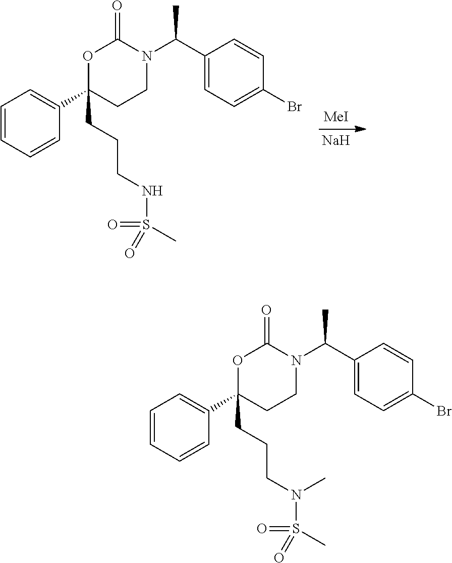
[MeI].[Na].C1=CC=CC(C2(CCCNS(C)(=O)=O)CCN(C(C3=CC=C(Br)C=C3)C)C(=O)O2)=C1.C1=CC=CC(C2(CCCN(S(C)(=O)=O)C)CCN(C(C3=CC=C(Br)C=C3)C)C(=O)O2)=C1
